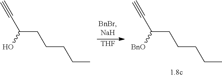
C(C(CCCCC)O)#C.[THF].C(C(CCCCC)[BnO])#C
